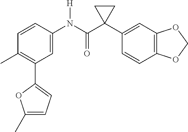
C1=C(N(C(C2(C3=CC4=C(C=C3)OCO4)CC2)=O)[H])C=CC(C)=C1C1=CC=C(C)O1
